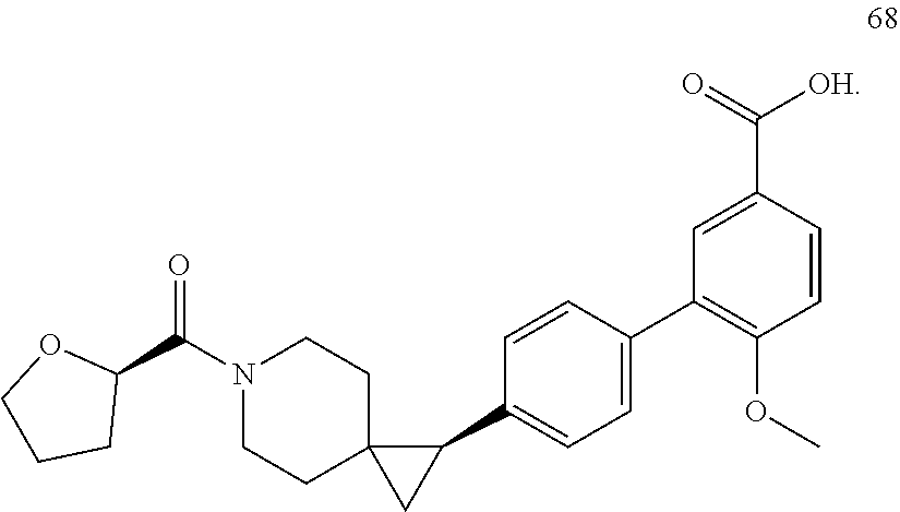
O=C(N1CCC2(CC1)CC2C1=CC=C(C2=C(OC)C=CC(C(=O)[OH])=C2)C=C1)C1OCCC1
